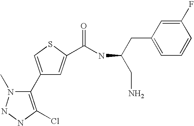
C1(C2=C(Cl)NNN2C)=CSC(C(NC(CN)CC2=CC=CC(F)=C2)=O)=C1
